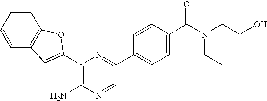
C1(N)=C(C2=CC3=C(C=CC=C3)O2)N=C(C2=CC=C(C(N(CC)CCO)=O)C=C2)C=N1
